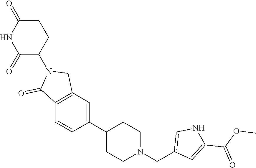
C1(C2=CC3=C(C=C2)C(=O)N(C2CCC(=O)NC2=O)C3)CCN(CC2=CNC(C(OC)=O)=C2)CC1
